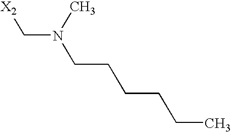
[X2]CN(CCCCCC)C
